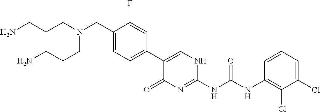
N(CC1=CC=C(C2=CNC(NC(NC3=C(Cl)C(Cl)=CC=C3)=O)=NC2=O)C=C1F)(CCCN)CCCN
